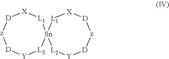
[D]1[Y][L2][Sn]2([L1][X][D][z]1)[L2][Y][D][z][D][X][L1]2
